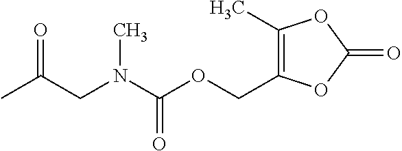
CC(CN(C(OCC1=C(C)OC(=O)O1)=O)C)=O
